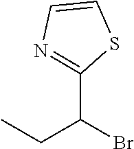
C(Br)(CC)C1=NC=CS1
